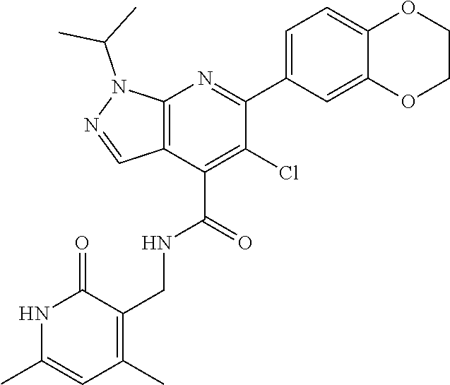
N1C(C)=CC(C)=C(CNC(=O)C2=C(Cl)C(C3=CC=C4C(=C3)OCCO4)=NC3=C2C=NN3C(C)C)C1=O
